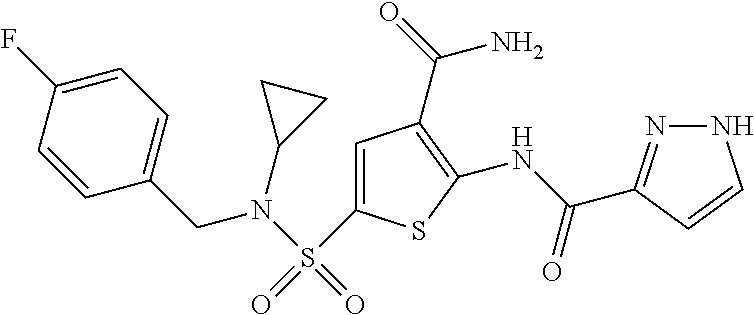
C1(NC(=O)C2=NNC=C2)=C(C(=O)N)C=C(S(=O)(N(C2CC2)CC2=CC=C(F)C=C2)=O)S1
